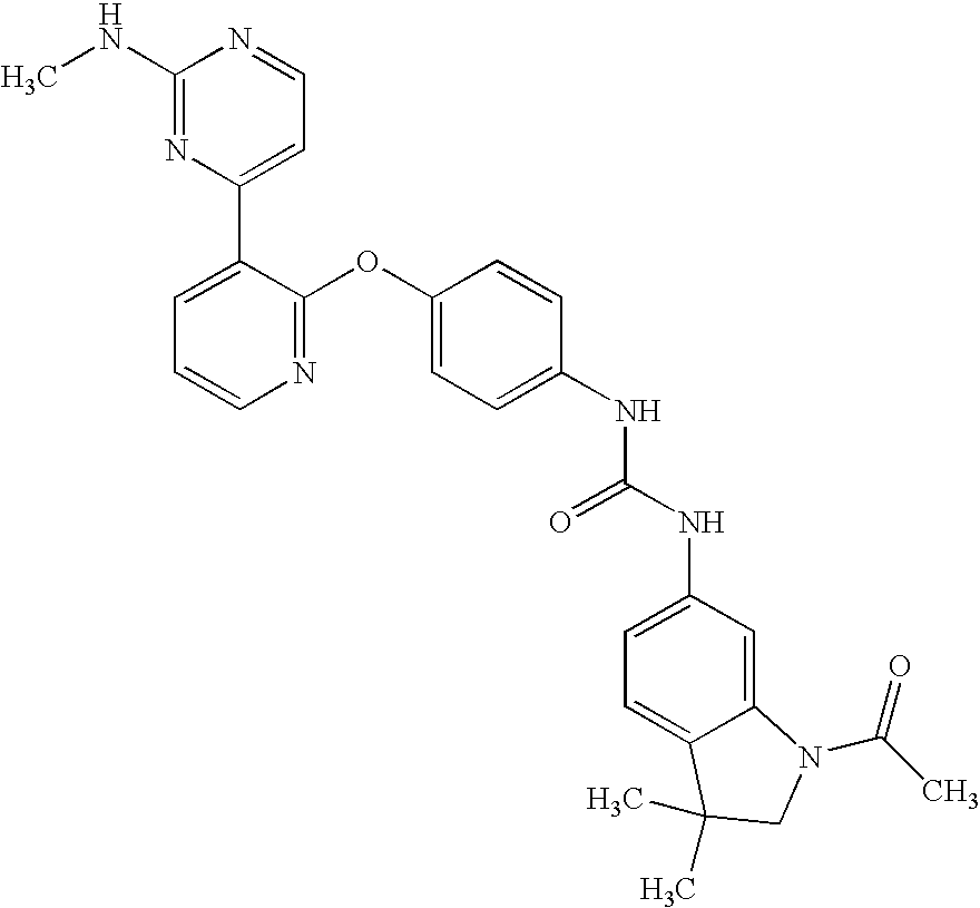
C1(NC)=NC(C2=CC=CN=C2OC2=CC=C(NC(NC3=CC=C4C(=C3)N(C(C)=O)CC4(C)C)=O)C=C2)=CC=N1
